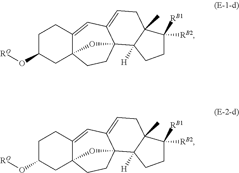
C1C(O[RO])CC23C(=CC4=CCC5(C)C([H])(C4(CC2)O3)CCC5([RB2])[RB1])C1.C1C(O[RO])CC23C(=CC4=CCC5(C)C([H])(C4(CC2)O3)CCC5([RB2])[RB1])C1
